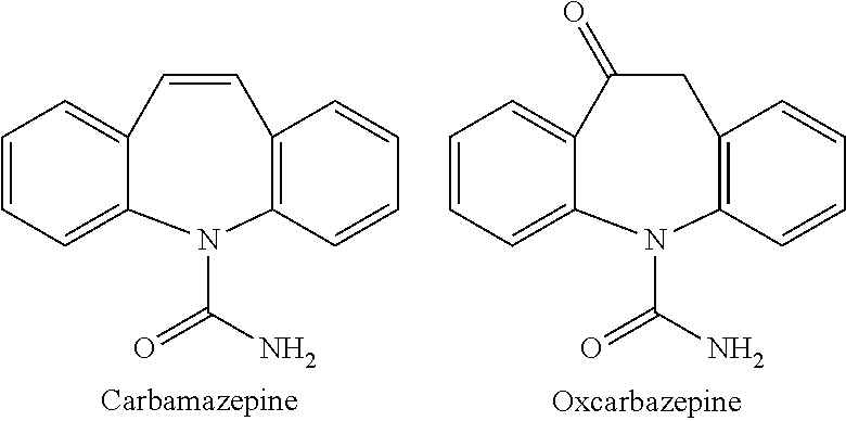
C1=CC=C2C(=C1)C=CC1=C(C=CC=C1)N2C(N)=O.C1=CC=C2C(=C1)C(=O)CC1=C(C=CC=C1)N2C(N)=O
